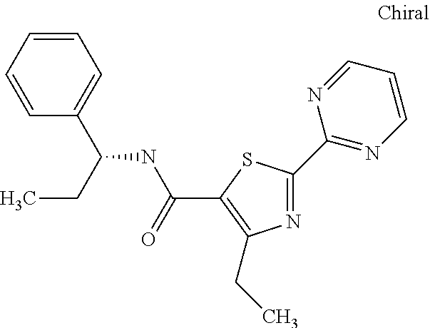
N1=C(C2=NC=CC=N2)SC(C(NC(C2=CC=CC=C2)CC)=O)=C1CC
